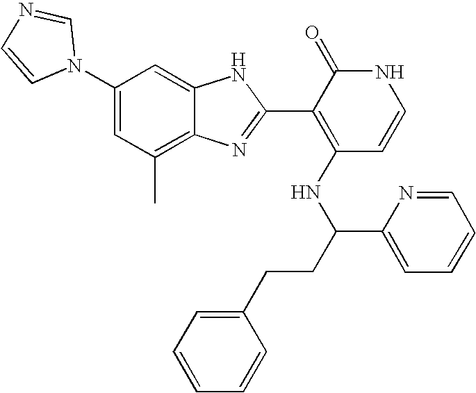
C1(C)=C2C(=CC(N3C=NC=C3)=C1)NC(C1=C(NC(C3=CC=CC=N3)CCC3=CC=CC=C3)C=CNC1=O)=N2
